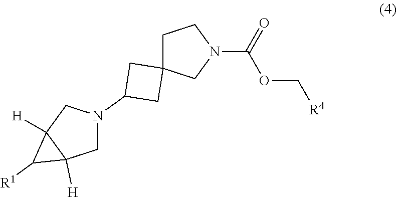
O(C[R4])C(N1CCC2(CC(N3CC4([H])C([R1])C4([H])C3)C2)C1)=O
